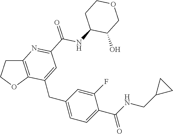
C(C1=CC=C(CC2=CC(C(NC3C(O)COCC3)=O)=NC3=C2OCC3)C=C1F)(NCC1CC1)=O
